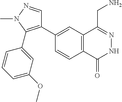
C1(C2=C(C3=CC(OC)=CC=C3)N(C)N=C2)=CC2=C(C=C1)C(=O)NN=C2CN
